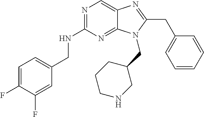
C1=C(F)C(F)=CC(CNC2=NC=C3C(=N2)N(CC2CCCNC2)C(CC2=CC=CC=C2)=N3)=C1
